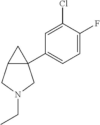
C12CN(CC)CC1(C1=CC=C(F)C(Cl)=C1)C2
